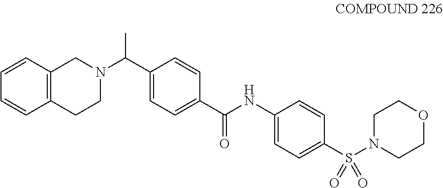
C12=C(C=CC=C1)CN(C(C1=CC=C(C(NC3=CC=C(S(N4CCOCC4)(=O)=O)C=C3)=O)C=C1)C)CC2
